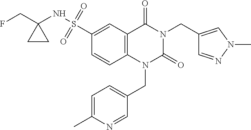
C1(S(=O)(=O)NC2(CF)CC2)=CC2=C(C=C1)N(CC1=CC=C(C)N=C1)C(=O)N(CC1=CN(C)N=C1)C2=O
